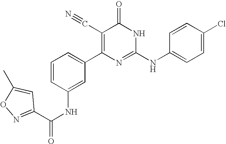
C1(NC(=O)C2=NOC(C)=C2)=CC(C2=C(C#N)C(=O)NC(NC3=CC=C(Cl)C=C3)=N2)=CC=C1
